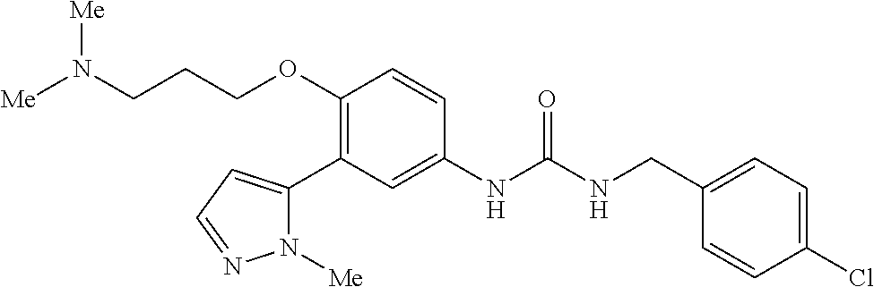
C1(OCCCN([Me])[Me])=C(C2=CC=NN2[Me])C=C(NC(=O)NCC2=CC=C(Cl)C=C2)C=C1
